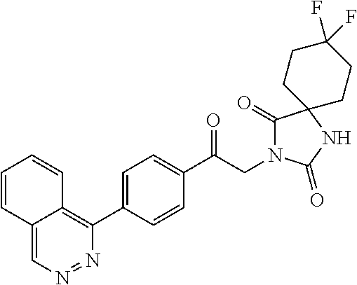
C1(C(CN2C(=O)C3(NC2=O)CCC(F)(F)CC3)=O)=CC=C(C2=C3C(=CN=N2)C=CC=C3)C=C1
